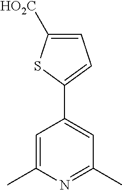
C1=C(C)N=C(C)C=C1C1=CC=C([HO2C])S1
